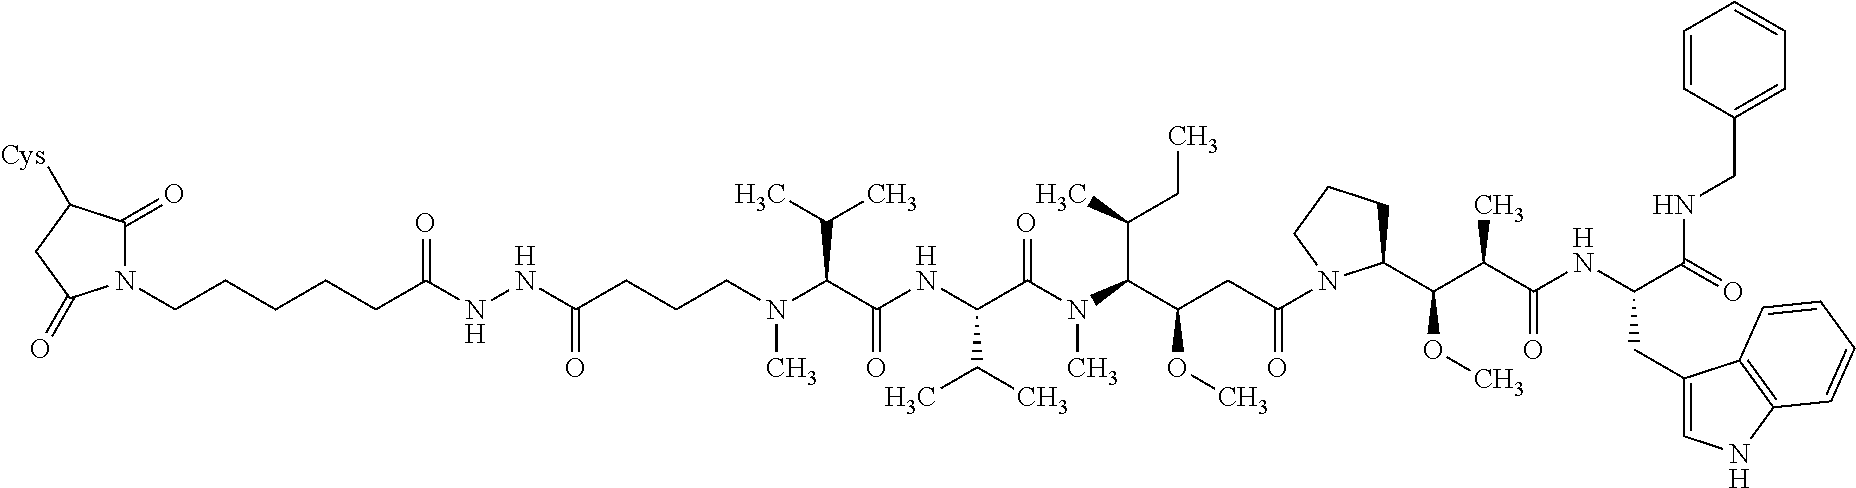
N(C(C(NC(C(C)C)C(N(C)C(C(C)CC)C(CC(=O)N1C(C(C(C(=O)NC(CC2=CNC3=C2C=CC=C3)C(=O)NCC2=CC=CC=C2)C)OC)CCC1)OC)=O)=O)C(C)C)(CCCC(NNC(CCCCCN1C(=O)C([Cys])CC1=O)=O)=O)C
